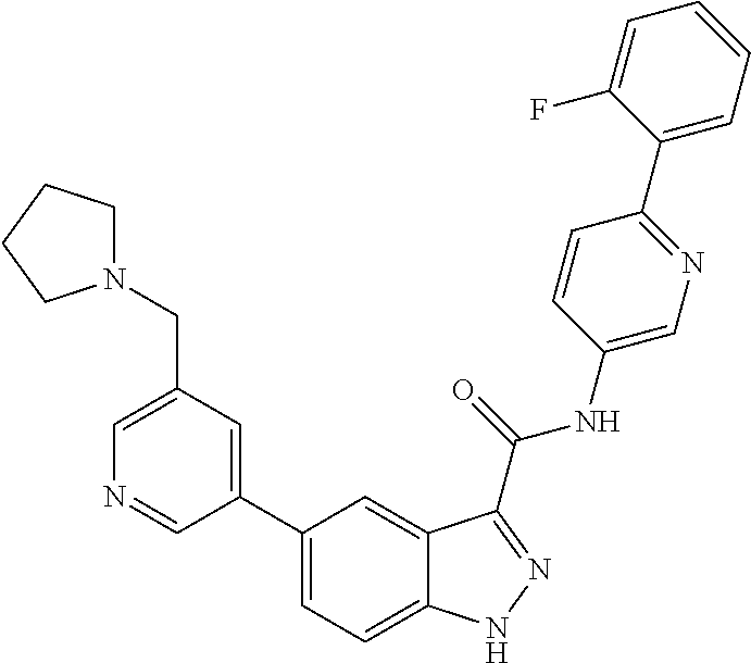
C1(CN2CCCC2)=CN=CC(C2=CC=C3C(=C2)C(C(NC2=CN=C(C4=CC=CC=C4F)C=C2)=O)=NN3)=C1
